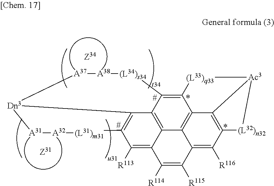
[A31]1[A32][(L31)m31]C2=C3C4=C5C(=C2[R113])C([R114])=C([R115])C2=C([R116])C6=C7C(=C52)C(=C4[(L34)s34][A38][A37][Dn3]13)[(L33)q33][Ac3]7[(L32)n32]6
